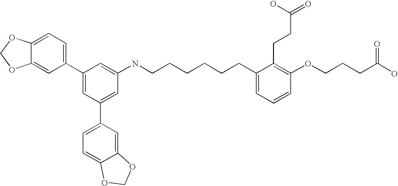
C1(C2=CC=C3C(=C2)OCO3)=CC(C2=CC=C3C(=C2)OCO3)=CC(NCCCCCCC2=CC=CC(OCCCC(O)=O)=C2CCC(=O)O)=C1
